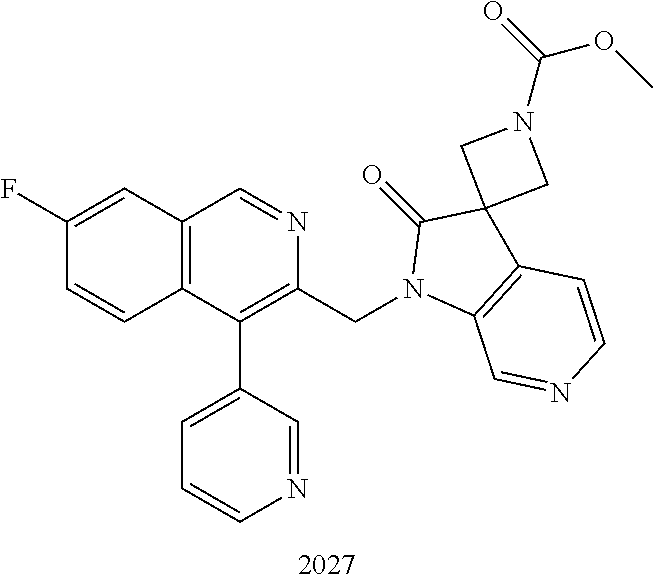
C1(F)=CC2=C(C=C1)C(C1=CC=CN=C1)=C(CN1C3=C(C=CN=C3)C3(C1=O)CN(C(=O)OC)C3)N=C2
